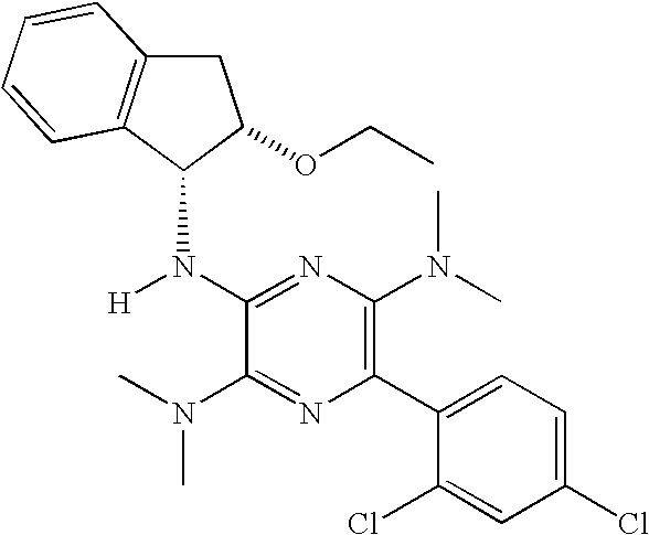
C1C2=C(C(N([H])C3=NC(N(C)C)=C(C4=CC=C(Cl)C=C4Cl)N=C3N(C)C)C1OCC)C=CC=C2
